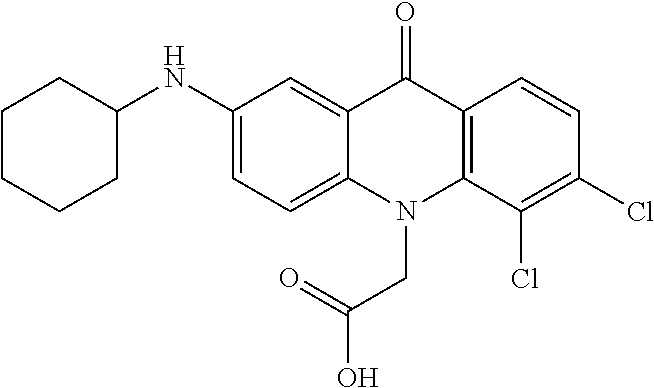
C12=CC(NC3CCCCC3)=CC=C1N(CC(O)=O)C1=C(C2=O)C=CC(Cl)=C1Cl
